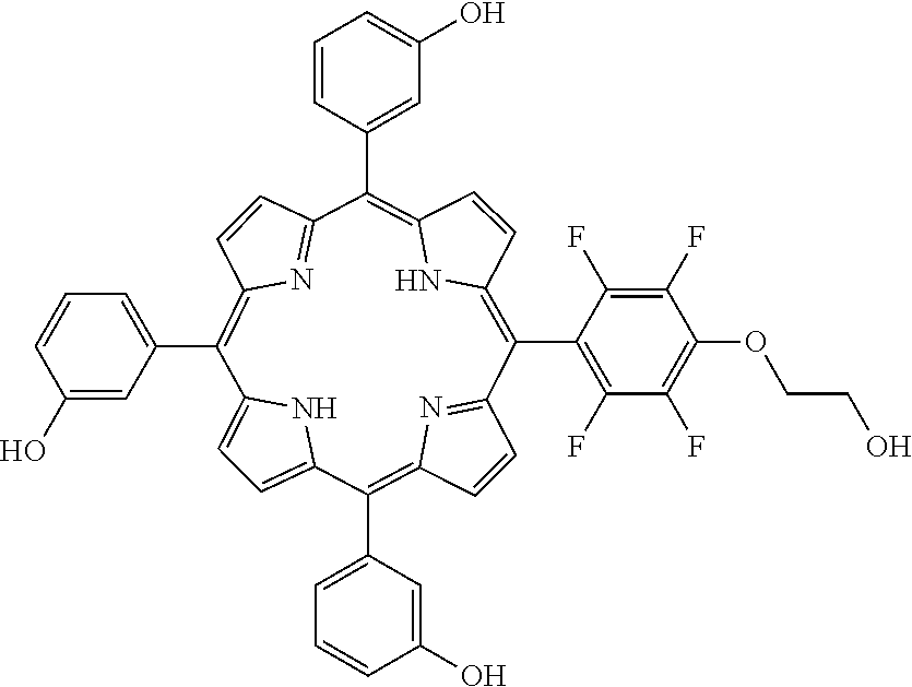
C1=CC2=C(C3=CC=CC(O)=C3)C3=CC=C(N3)C(C3=CC=CC(O)=C3)=C3C=CC(=N3)C(C3=C(F)C(F)=C(OCCO)C(F)=C3F)=C3C=CC(=C(C4=CC(O)=CC=C4)C1=N2)N3
